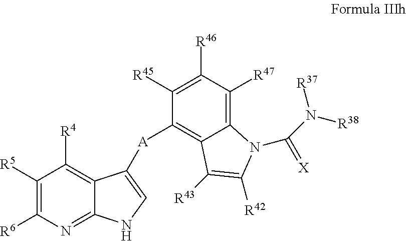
C1([R5])=C([R6])N=C2C(=C1[R4])C([A]C1=C3C(=C([R47])C([R46])=C1[R45])N(C(N([R38])[R37])=[X])C([R42])=C3[R43])=CN2
